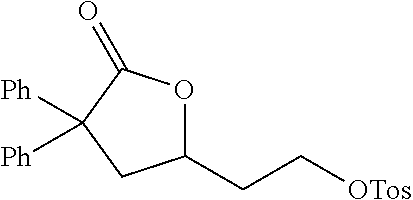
C1([Ph])([Ph])CC(CC[OTos])OC1=O
